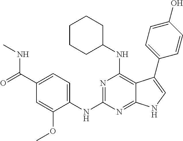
C1(C(=O)NC)=CC=C(NC2=NC(NC3CCCCC3)=C3C(=N2)NC=C3C2=CC=C(O)C=C2)C(OC)=C1
